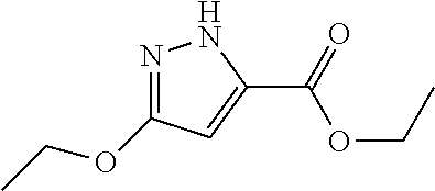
N1=C(OCC)C=C(C(=O)OCC)N1
